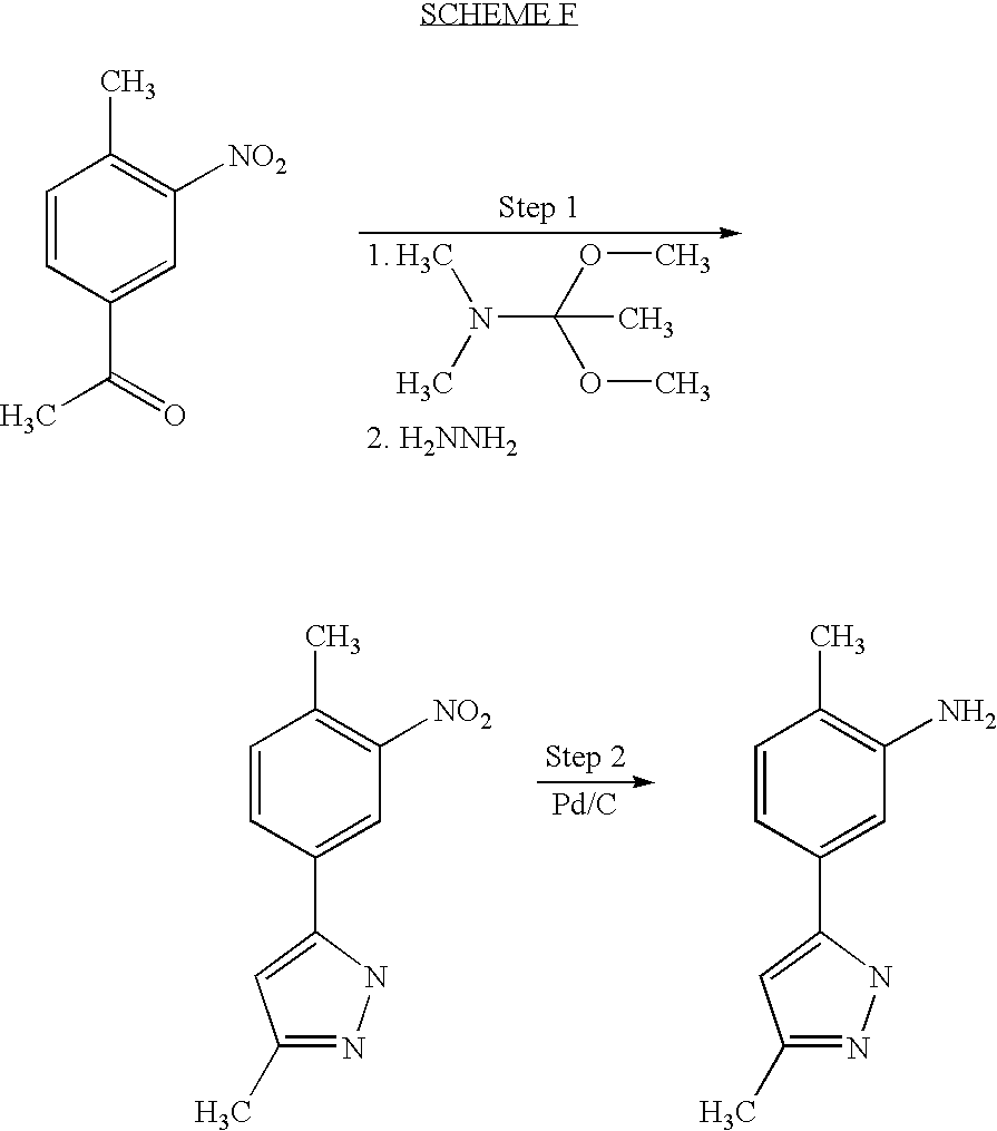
N(C(OC)(OC)C)(C)C.C1=CC(C(C)=O)=CC([NO2])=C1C.C1=CC(C2=CC(C)=NN2)=CC([NO2])=C1C.C1=CC(C2=CC(C)=NN2)=CC(N)=C1C
